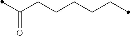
C(CCCCCC)(C)=O
